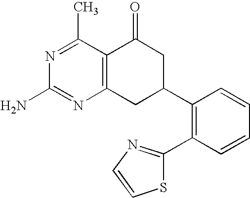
C12=C(C(C)=NC(N)=N1)C(=O)CC(C1=C(C3=NC=CS3)C=CC=C1)C2
